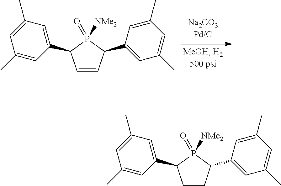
C1=CC(C2=CC(C)=CC(C)=C2)P(=O)([NMe2])C1C1=CC(C)=CC(C)=C1.C1CC(C2=CC(C)=CC(C)=C2)P(=O)([NMe2])C1C1=CC(C)=CC(C)=C1
